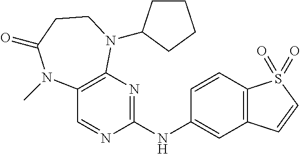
C12=C(C=C(NC3=NC4=C(C=N3)N(C)C(=O)CCN4C3CCCC3)C=C1)C=CS2(=O)=O
